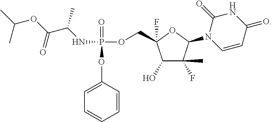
P(=O)(OC1=CC=CC=C1)(OCC1(F)C(O)C(F)(C)C(N2C=CC(=O)NC2=O)O1)NC(C(OC(C)C)=O)C
